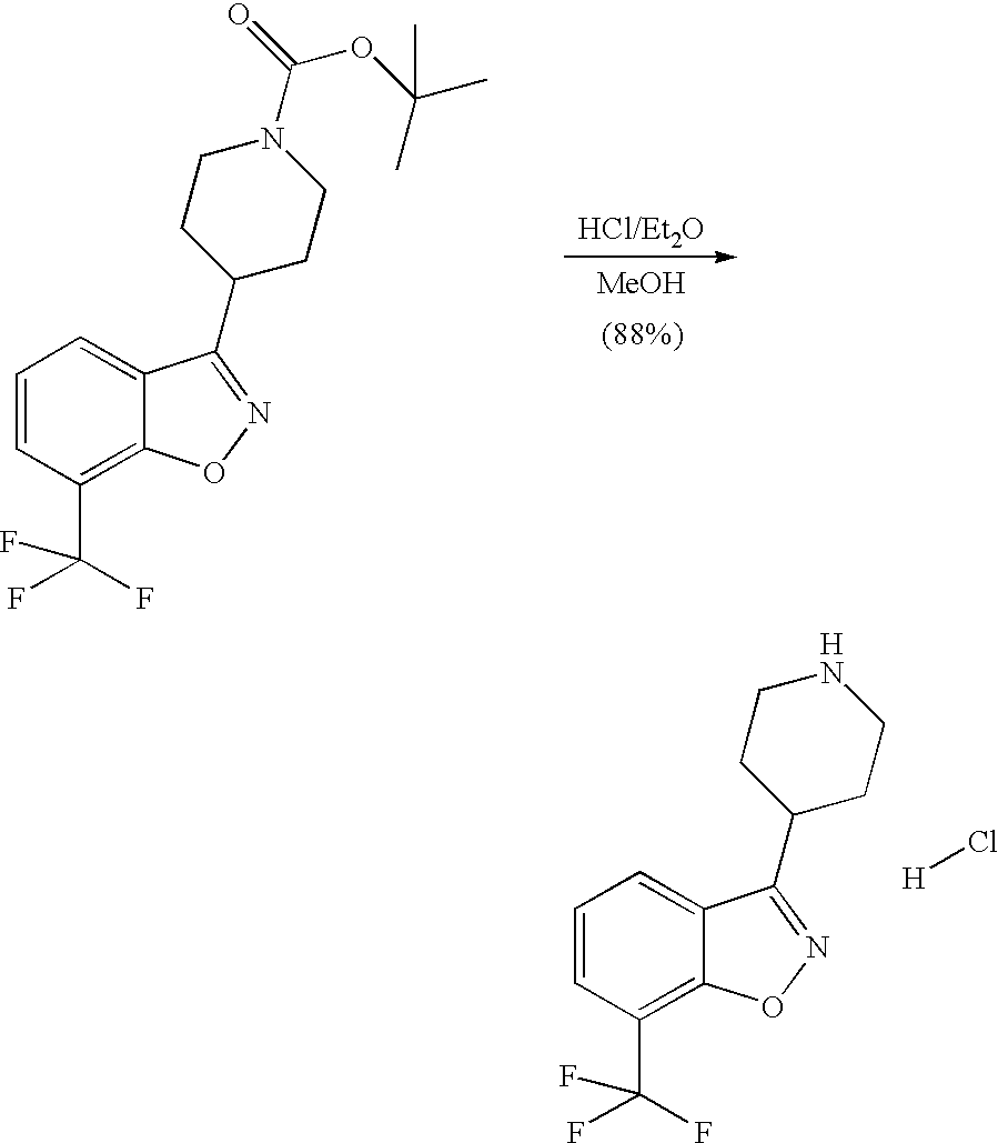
[MeOH].[HCl/Et2O].C12=CC=CC(C(F)(F)F)=C1ON=C2C1CCN(C(=O)OC(C)(C)C)CC1.C12=CC=CC(C(F)(F)F)=C1ON=C2C1CCNCC1.[H].Cl[H]
